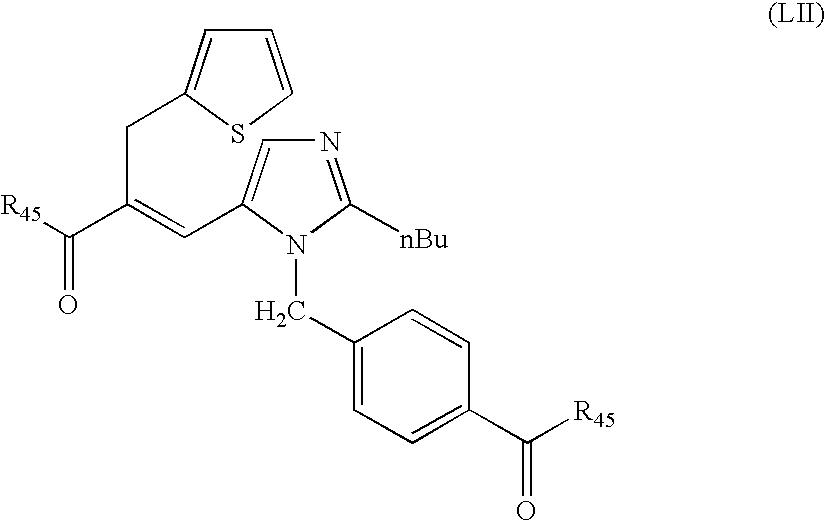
C1=CSC(CC(C(=O)[R45])=CC2=CN=C([nBu])N2CC2=CC=C(C(=O)[R45])C=C2)=C1
